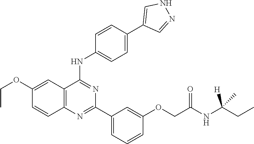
C12=C(N=C(C3=CC=CC(OCC(NC(CC)([H])C)=O)=C3)N=C1NC1=CC=C(C3=CNN=C3)C=C1)C=CC(OCC)=C2
